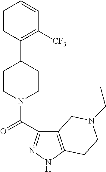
C1=CC(C2CCN(C(=O)C3=NNC4=C3CN(CC)CC4)CC2)=C([CF3])C=C1
